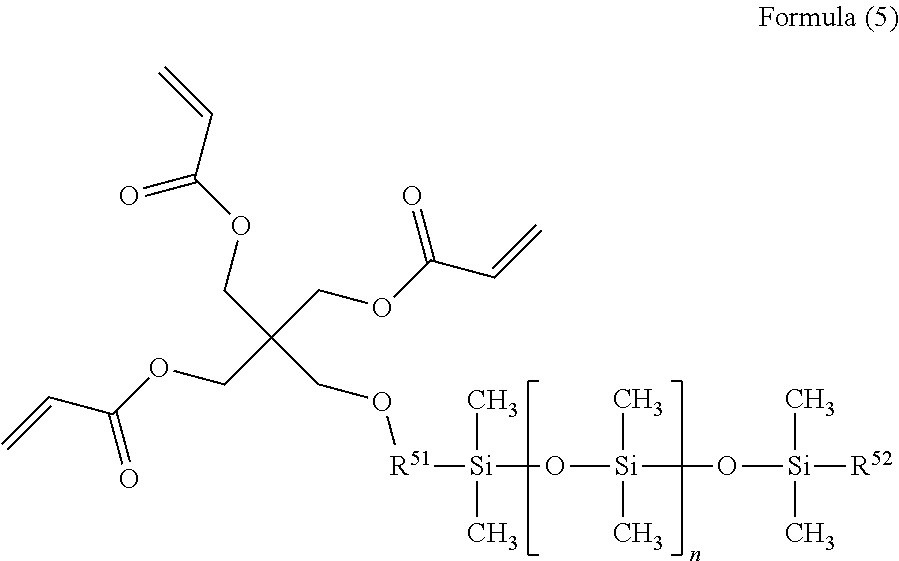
O([Si](O[Si]([R52])(C)C)(C)C)[Si]([R51]OCC(COC(C=C)=O)(COC(C=C)=O)COC(C=C)=O)(C)C
